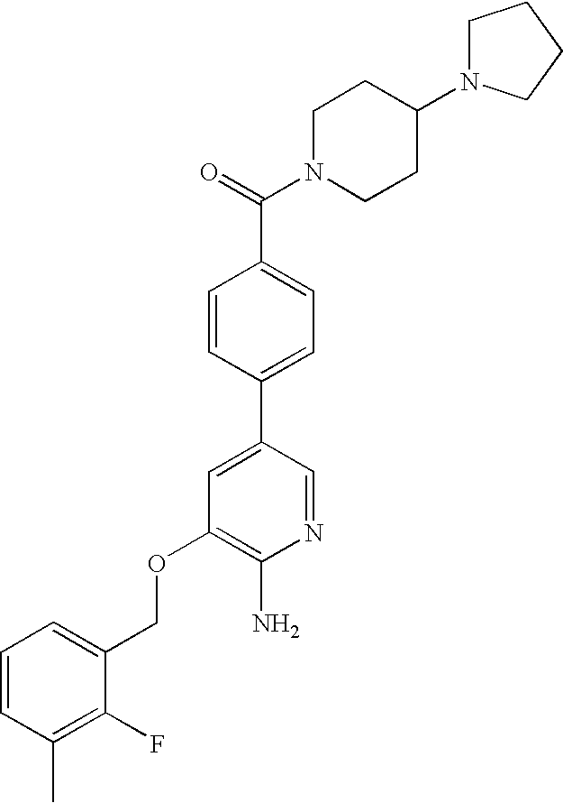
C(OC1=C(N)N=CC(C2=CC=C(C(=O)N3CCC(N4CCCC4)CC3)C=C2)=C1)C1=CC=CC(C)=C1F
